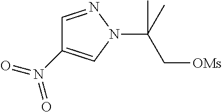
C(N1N=CC(N(=O)=O)=C1)(C)(C[OMs])C
